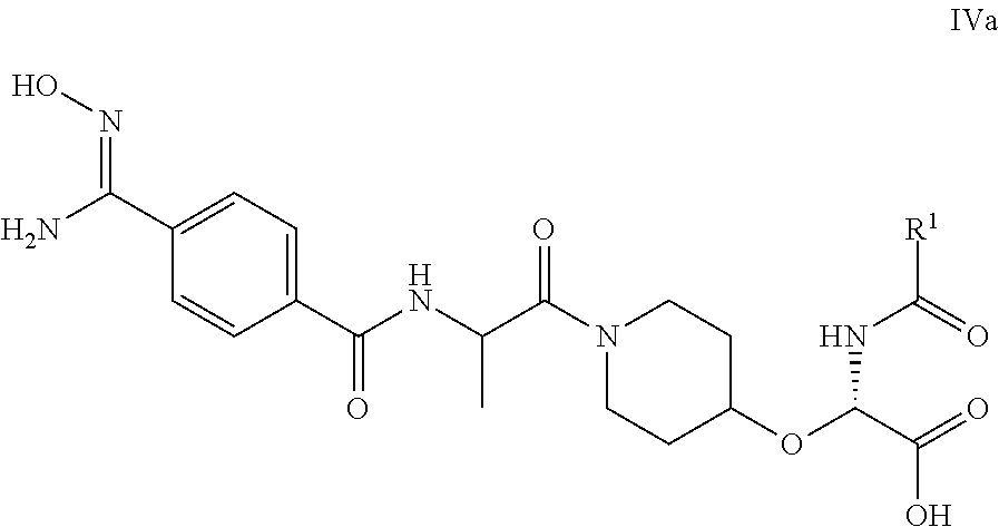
C1(C(NC(C(N2CCC(OC(C(=O)O)NC([R1])=O)CC2)=O)C)=O)=CC=C(C(N)=NO)C=C1
